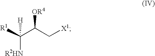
C(C([R1])([R2HN])[H])(C[X1])[OR4]
